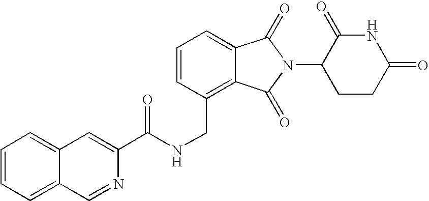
C(C1=C2C(=CC=C1)C(=O)N(C1CCC(=O)NC1=O)C2=O)NC(C1=CC2=CC=CC=C2C=N1)=O
